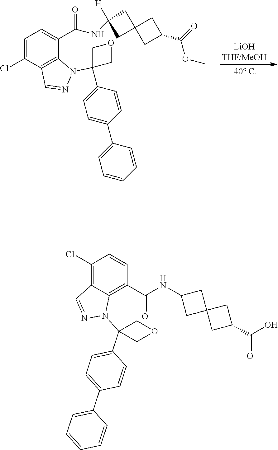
C1=CC(C(NC2CC3(C2)CC(C(=O)O)C3)=O)=C2C(=C1Cl)C=NN2C1(C2=CC=C(C3=CC=CC=C3)C=C2)COC1.C1=C(Cl)C2=C(C(C(NC3([H])CC4(C3)CC(C(OC)=O)C4)=O)=C1)N(C1(C3=CC=C(C4=CC=CC=C4)C=C3)COC1)N=C2
